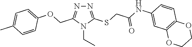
N1=C(SCC(NC2=CC3=C(C=C2)OCCO3)=O)N(CC)C(COC2=CC=C(C)C=C2)=N1
